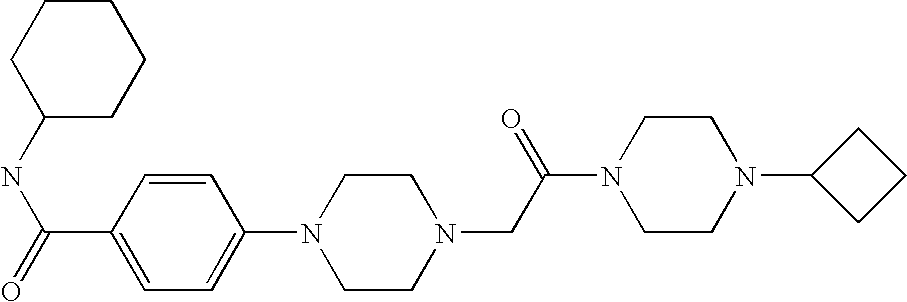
C1(NC(=O)C2=CC=C(N3CCN(CC(N4CCN(C5CCC5)CC4)=O)CC3)C=C2)CCCCC1
